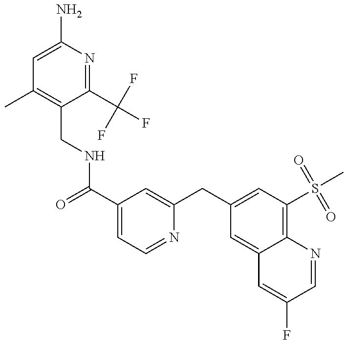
C1=C(N)N=C(C(F)(F)F)C(CNC(C2=CC=NC(CC3=CC(S(C)(=O)=O)=C4C(=C3)C=C(F)C=N4)=C2)=O)=C1C
